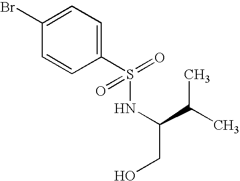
C1(S(NC(CO)C(C)C)(=O)=O)=CC=C(Br)C=C1
